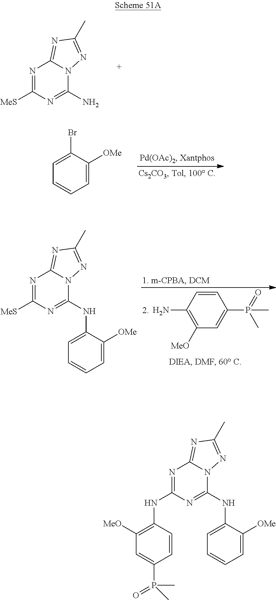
N1=C([MeS])N=C(N)N2C1=NC(C)=N2.C1=C(Br)C([OMe])=CC=C1.C1([MeO])=C(N)C=CC(P(=O)(C)C)=C1.N1=C([MeS])N=C(NC2=CC=CC=C2[OMe])N2C1=NC(C)=N2.N1=C(NC2=C([MeO])C=C(P(=O)(C)C)C=C2)N=C(NC2=CC=CC=C2[OMe])N2C1=NC(C)=N2
